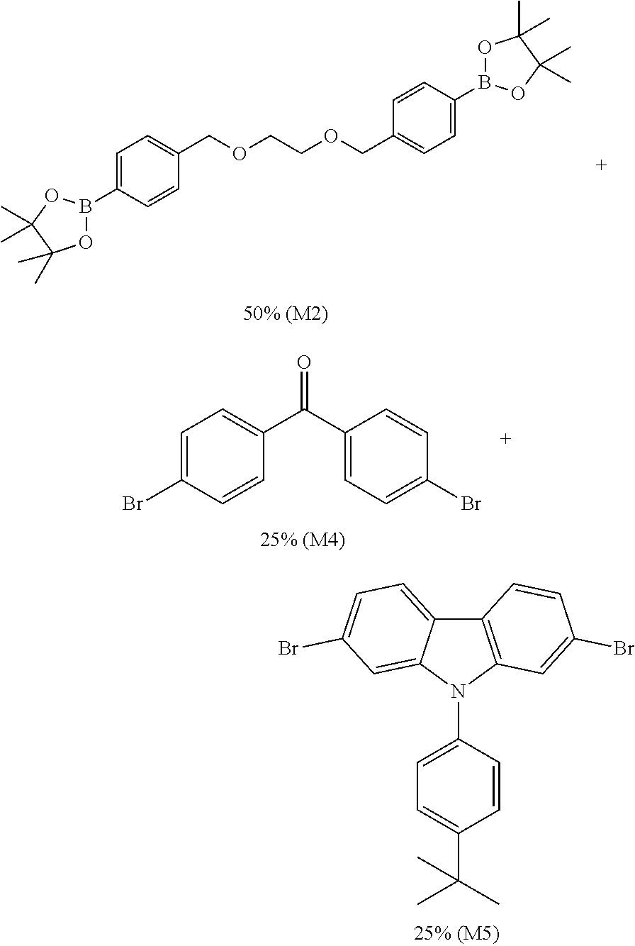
O1B(C2=CC=C(COCCOCC3=CC=C(B4OC(C)(C)C(C)(C)O4)C=C3)C=C2)OC(C)(C)C1(C)C.C12=C(N(C3=CC=C(C(C)(C)C)C=C3)C3=CC(Br)=CC=C13)C=C(Br)C=C2.C1=C(Br)C=CC(C(C2=CC=C(Br)C=C2)=O)=C1
